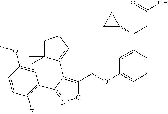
C(OC1=CC=CC(C(C2CC2)CC(O)=O)=C1)C1=C(C2=CCCC2(C)C)C(C2=C(F)C=CC(OC)=C2)=NO1
